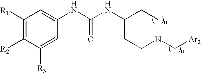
C1([R1])=C([R2])C([R3])=CC(NC(NC2CCN(C[Ar2])CC2)=O)=C1
